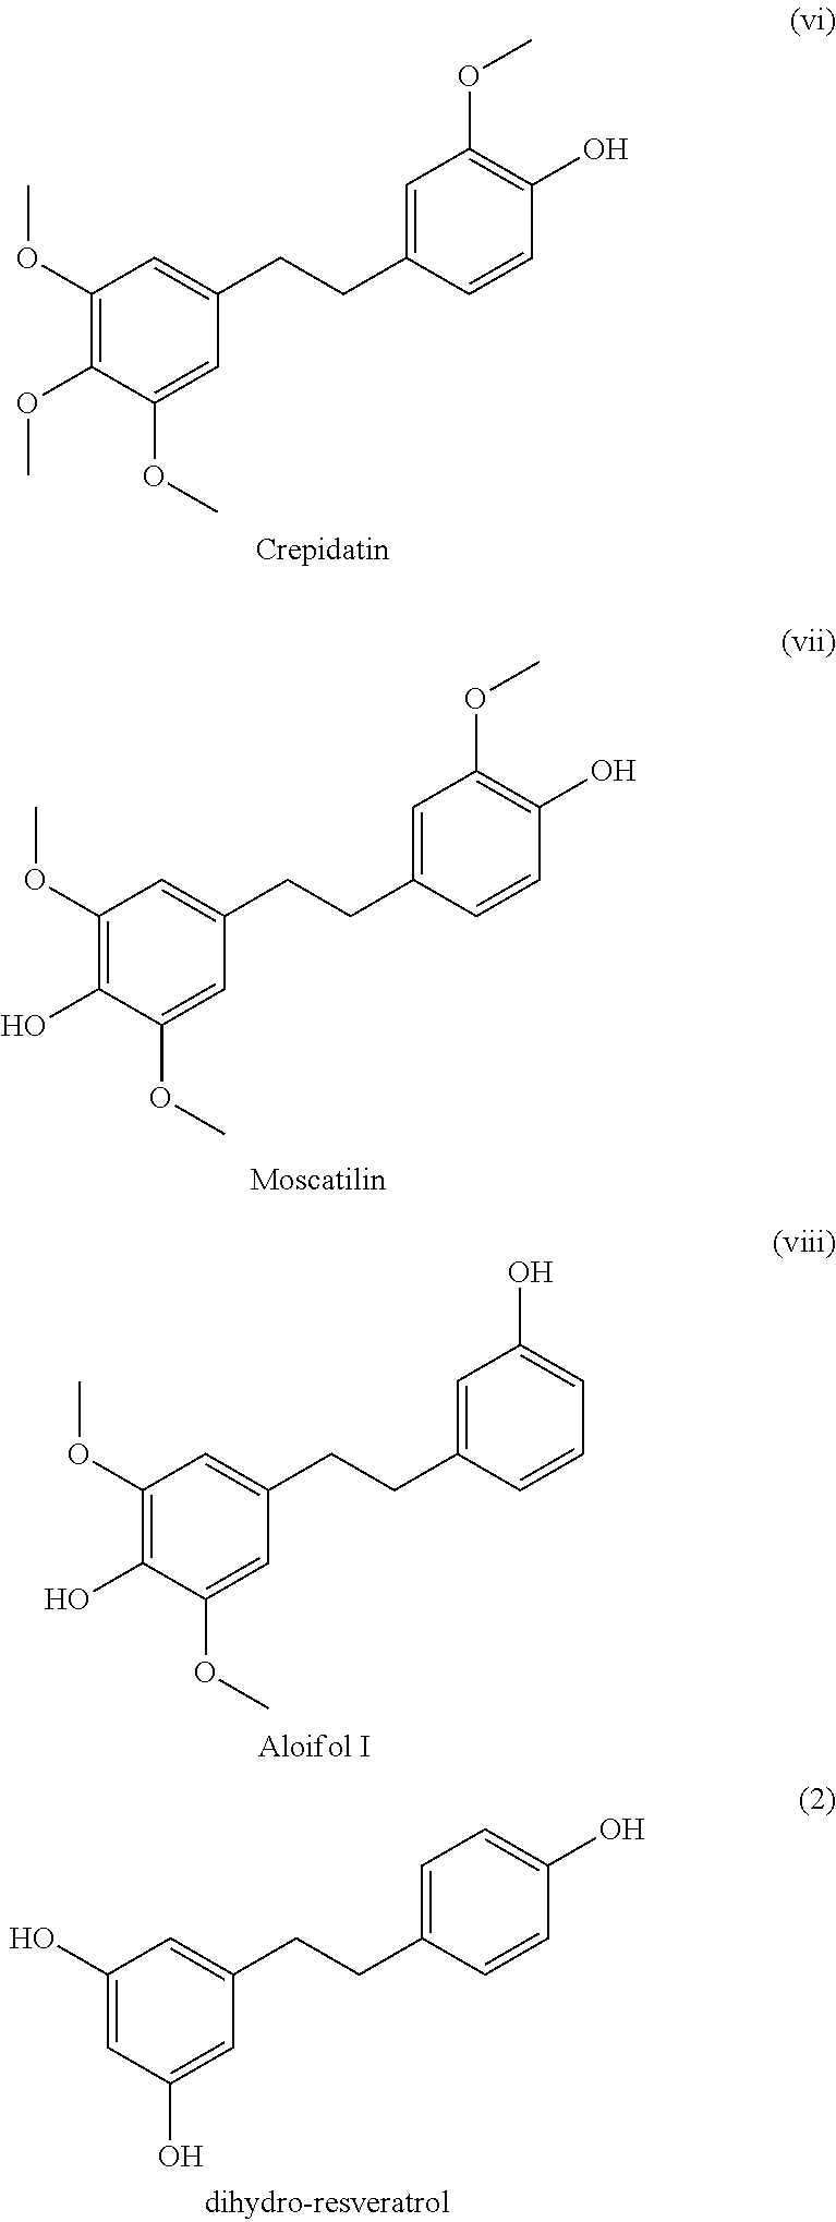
C1(OC)=C(OC)C(OC)=CC(CCC2=CC(OC)=C(O)C=C2)=C1.C1(OC)=C(O)C(OC)=CC(CCC2=CC(OC)=C(O)C=C2)=C1.C1(OC)=C(O)C(OC)=CC(CCC2=CC(O)=CC=C2)=C1.C1(O)=CC(O)=CC(CCC2=CC=C(O)C=C2)=C1
